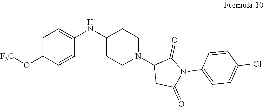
C1=C(O[F3C])C=CC(NC2CCN(C3CC(=O)N(C4=CC=C(Cl)C=C4)C3=O)CC2)=C1
